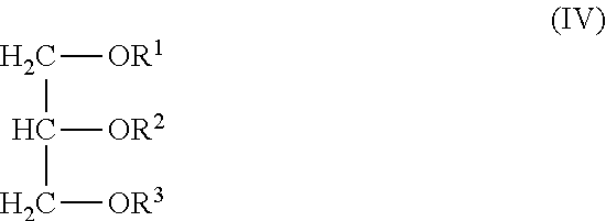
C([OR1])C(C[OR3])[OR2]
